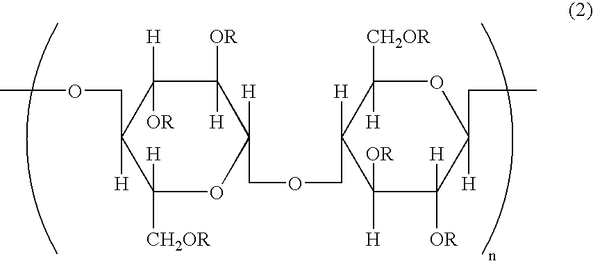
C1([H])([CH2OR])OC([H])(COCC2([H])C([H])([CH2OR])OC([H])(CC)C([OR])([H])C2([H])[OR])C([OR])([H])C([H])([OR])C1(COC)[H]
